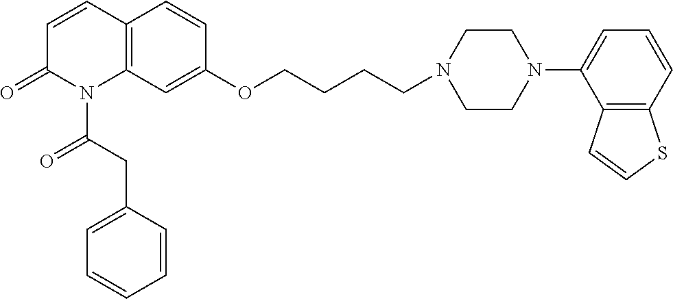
C1=CC2=C(N(C(CC3=CC=CC=C3)=O)C1=O)C=C(OCCCCN1CCN(C3=CC=CC4=C3C=CS4)CC1)C=C2
